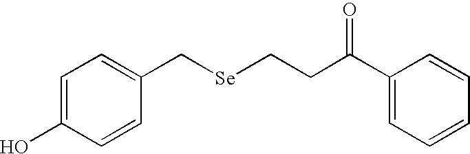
C1=C(O)C=CC(C[Se]CCC(C2=CC=CC=C2)=O)=C1
